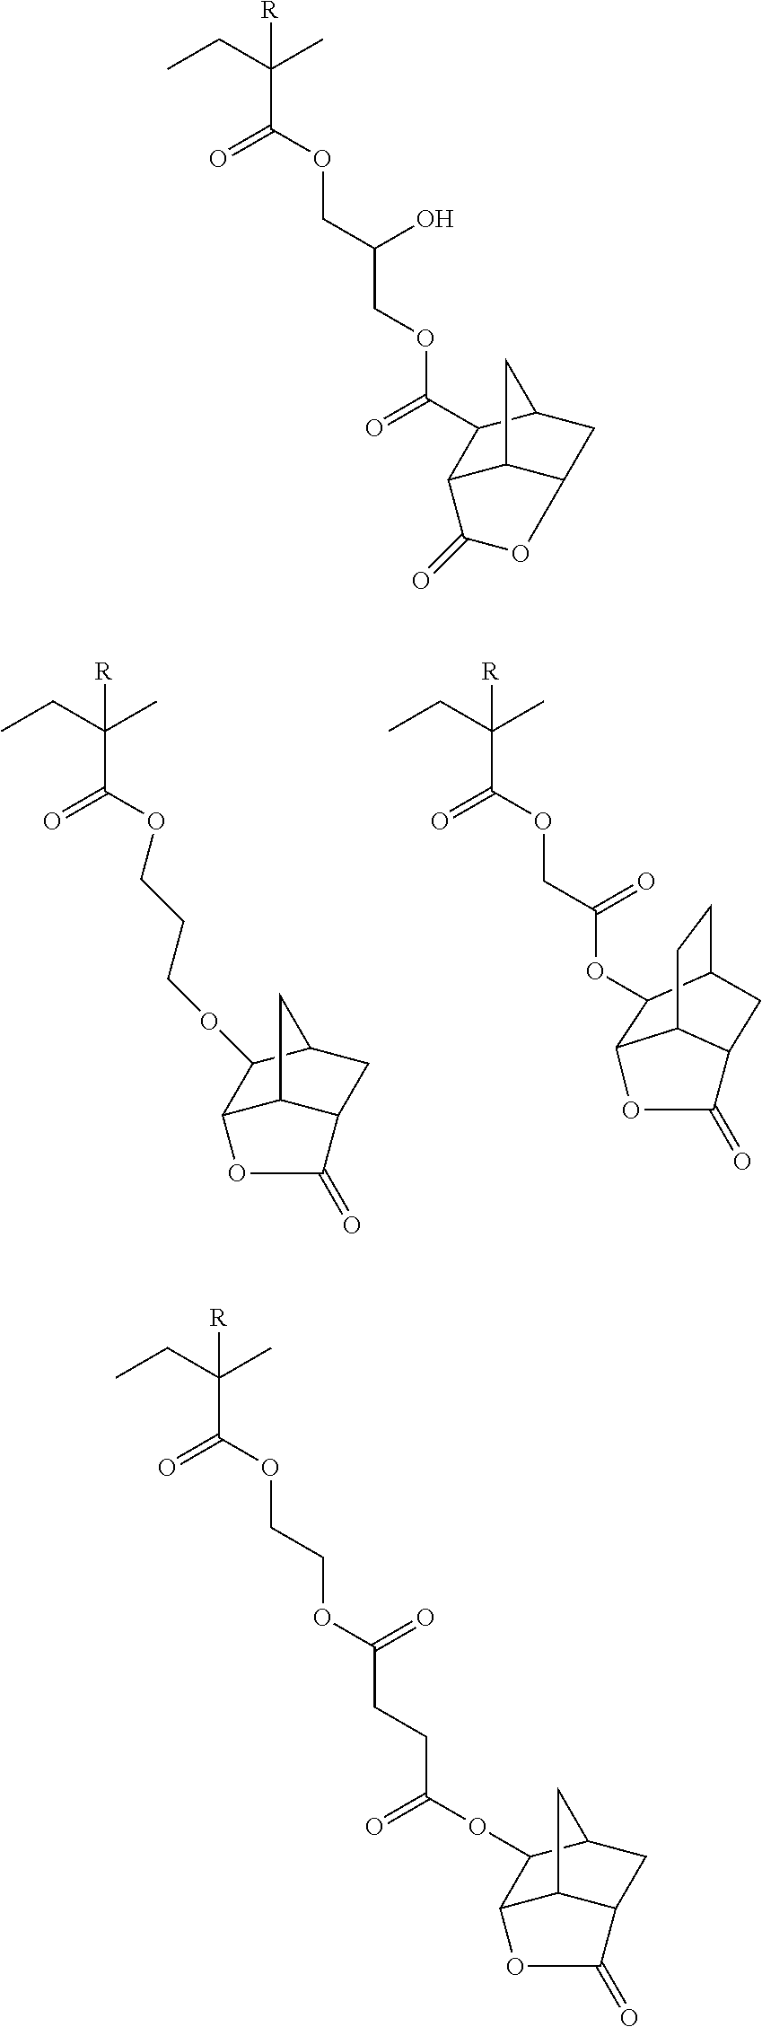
CCC(C)(C(=O)OCCCOC1C2C3C(CC1C3)C(=O)O2)[R].CCC(C)(C(=O)OCC(OC1C2C3CCC1CC3C(=O)O2)=O)[R].CCC(C)(C(=O)OCC(COC(=O)C1C2C3C(CC1C3)OC2=O)O)[R].CCC(C)(C(=O)OCCOC(CCC(OC1C2C3C(CC1C3)C(=O)O2)=O)=O)[R]
